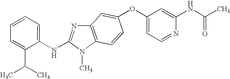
O(C1=CC=NC(NC(C)=O)=C1)C1=CC2=C(N(C)C(NC3=CC=CC=C3C(C)C)=N2)C=C1
